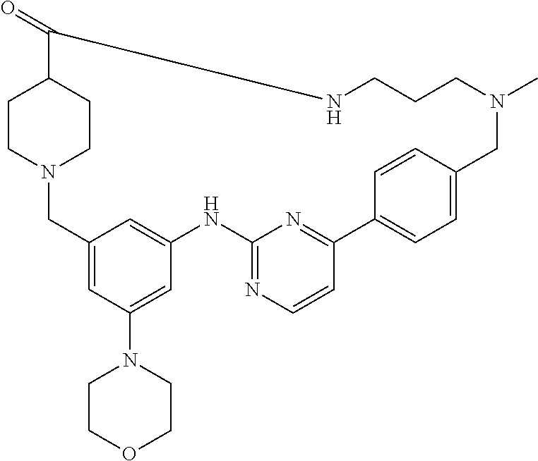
N12CC3=CC(N4CCOCC4)=CC(=C3)NC3=NC=CC(=N3)C3=CC=C(C=C3)CN(C)CCCNC(=O)C(CC1)CC2
